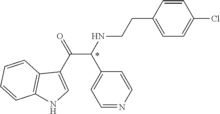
C1=CC(CCNC(C(C2=CNC3=C2C=CC=C3)=O)C2=CC=NC=C2)=CC=C1Cl
